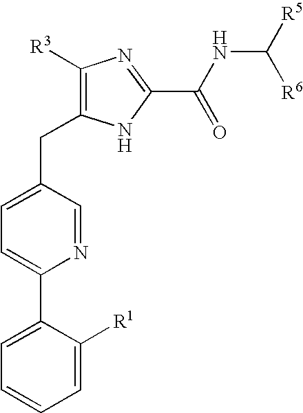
C1([R3])=C(CC2=CC=C(C3=CC=CC=C3[R1])N=C2)NC(C(NC([R5])[R6])=O)=N1
